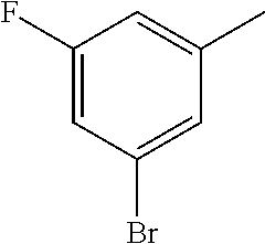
C1(F)=CC(Br)=CC(C)=C1
